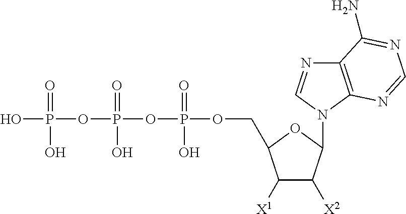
OP(OP(O)(=O)OP(=O)(O)OCC1C([X1])C([X2])C(N2C=NC3=C2N=CN=C3N)O1)(=O)O
